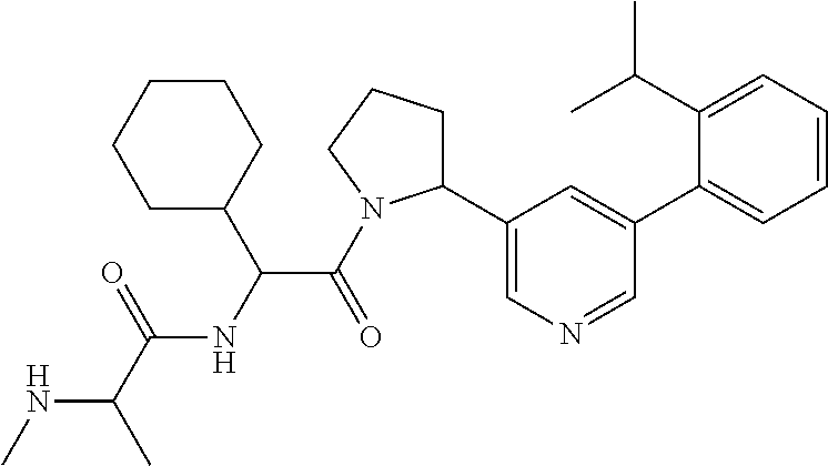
N(C(C)C(=O)NC(C(=O)N1C(C2=CN=CC(C3=CC=CC=C3C(C)C)=C2)CCC1)C1CCCCC1)C
